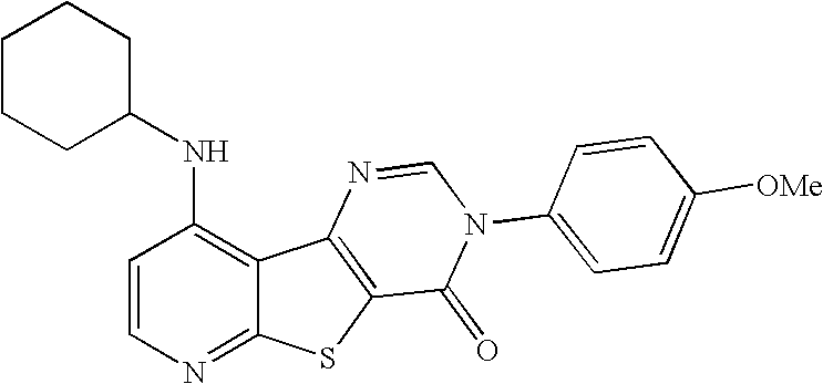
C1(NC2CCCCC2)=C2C(=NC=C1)SC1=C2N=CN(C2=CC=C([OMe])C=C2)C1=O
